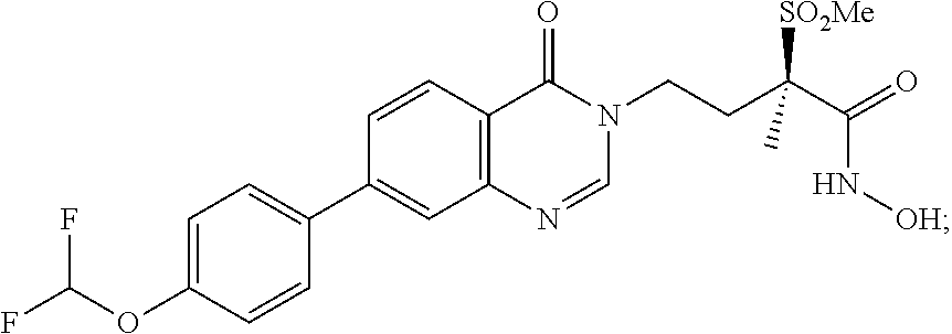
C1=NC2=C(C=CC(C3=CC=C(OC(F)F)C=C3)=C2)C(=O)N1CCC(C(=O)N[OH])([SO2Me])C
